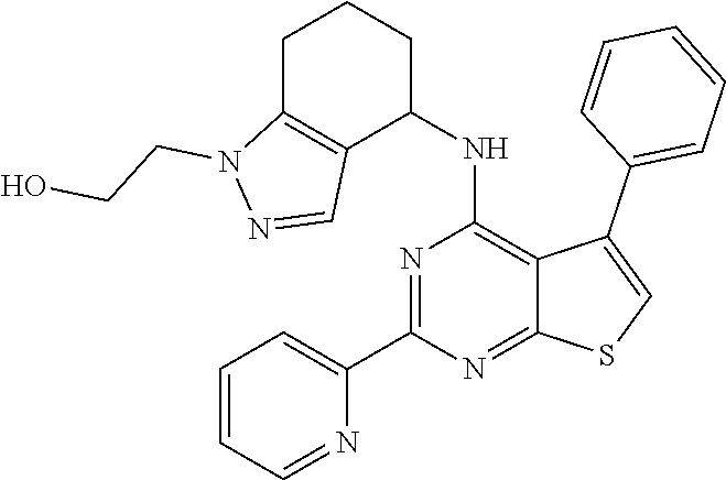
C1(C2=CC=CC=N2)=NC(NC2CCCC3=C2C=NN3CCO)=C2C(=N1)SC=C2C1=CC=CC=C1
